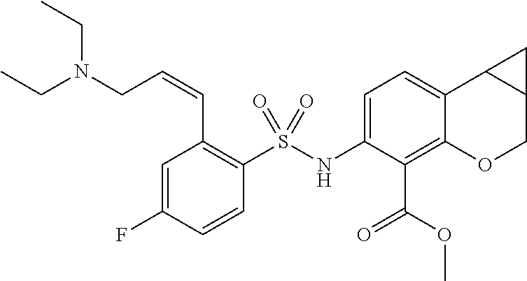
C1(NS(C2=C(C=CCN(CC)CC)C=C(F)C=C2)(=O)=O)=CC=C2C(=C1C(=O)OC)OCC1C2C1
